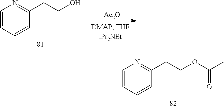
C1=CC=CC(CCO)=N1.[Ac2O].C1=CC=CC(CCOC(C)=O)=N1
